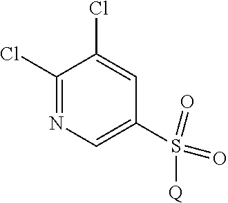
C1(Cl)=NC=C(S(=O)(=O)[Q])C=C1Cl
